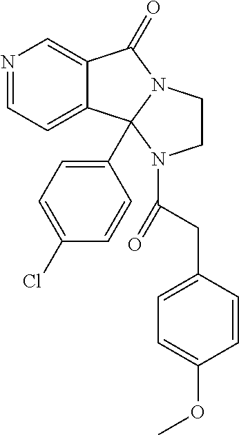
N1=CC=C2C(=C1)C(=O)N1CCN(C(=O)CC3=CC=C(OC)C=C3)C21C1=CC=C(Cl)C=C1
